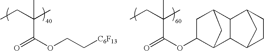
CCC(C(OC1C2C3C(C(C1)C2)C1CCC3C1)=O)(C)C.CCC(C(OCC[C6F13])=O)(C)C
